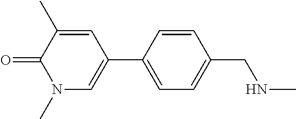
C1=C(C2=CN(C)C(=O)C(C)=C2)C=CC(CNC)=C1
